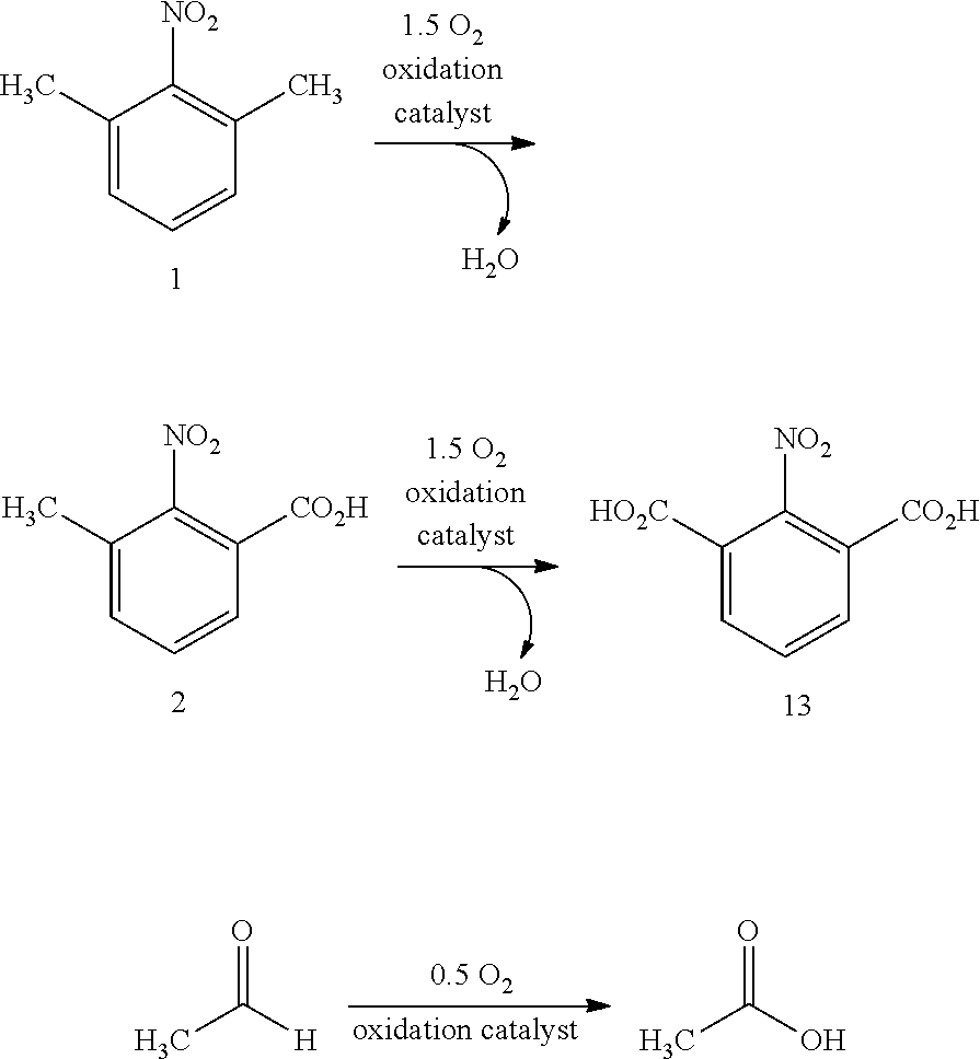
O.C1(C)=CC=CC(C)=C1[NO2].CC([H])=O.CC(O)=O.O.C1(C)=CC=CC([CO2H])=C1[NO2].C1([HO2C])=CC=CC([CO2H])=C1[NO2]
